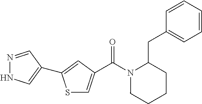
C(N1CCCCC1CC1=CC=CC=C1)(=O)C1=CSC(C2=CNN=C2)=C1
